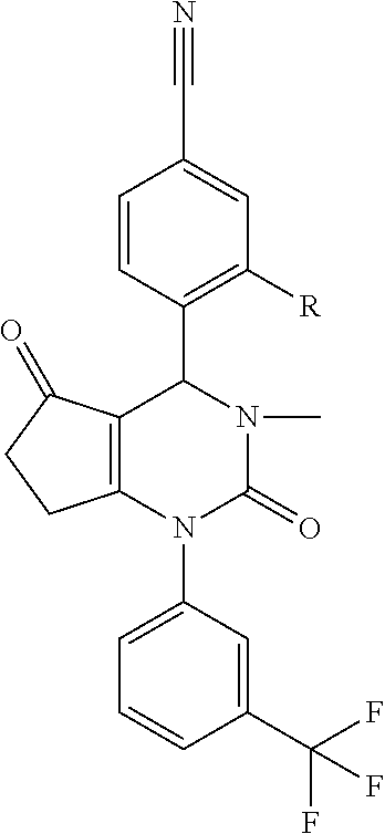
C1(C(F)(F)F)=CC(N2C(=O)N(C)C(C3=C([R])C=C(C#N)C=C3)C3=C2CCC3=O)=CC=C1
